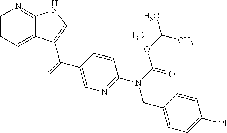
C1=CC=C2C(=N1)NC=C2C(C1=CN=C(N(CC2=CC=C(Cl)C=C2)C(OC(C)(C)C)=O)C=C1)=O
